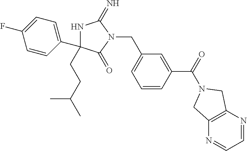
N1C(CCC(C)C)(C2=CC=C(F)C=C2)C(=O)N(CC2=CC=CC(C(=O)N3CC4=C(N=CC=N4)C3)=C2)C1=N
